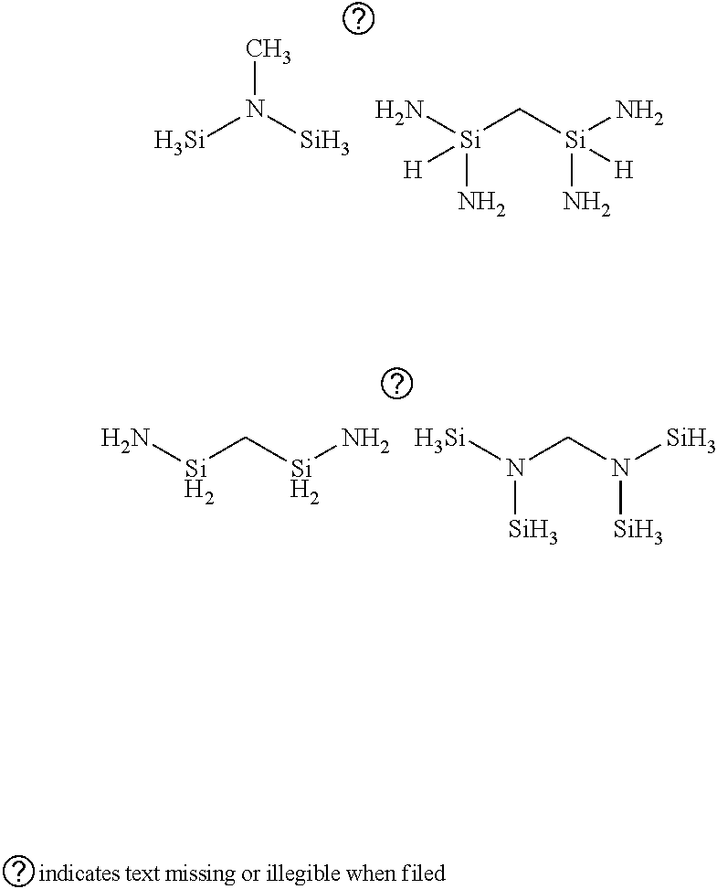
CN([Si])[Si].[Si](C[Si](N)(N)[H])(N)(N)[H].[Si](C[Si]N)N.N(CN([Si])[Si])([Si])[Si]
